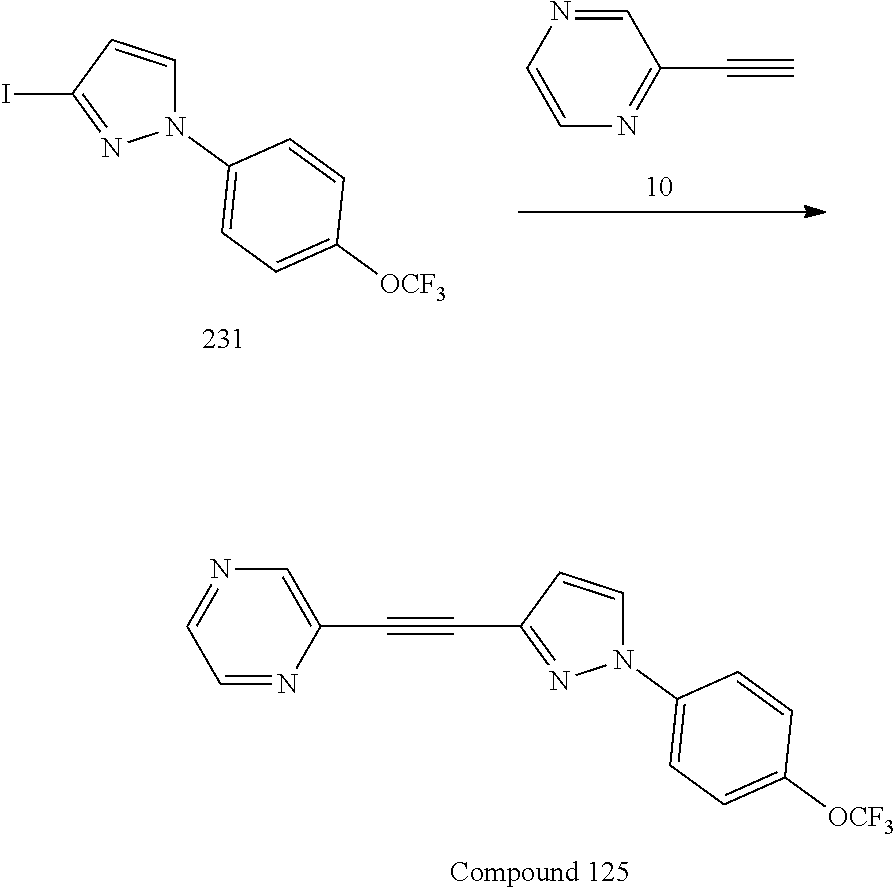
C1=NC=CN=C1C#C.N1(C2=CC=C([OCF3])C=C2)C=CC(I)=N1.N1(C2=CC=C([OCF3])C=C2)C=CC(C#CC2=CN=CC=N2)=N1
